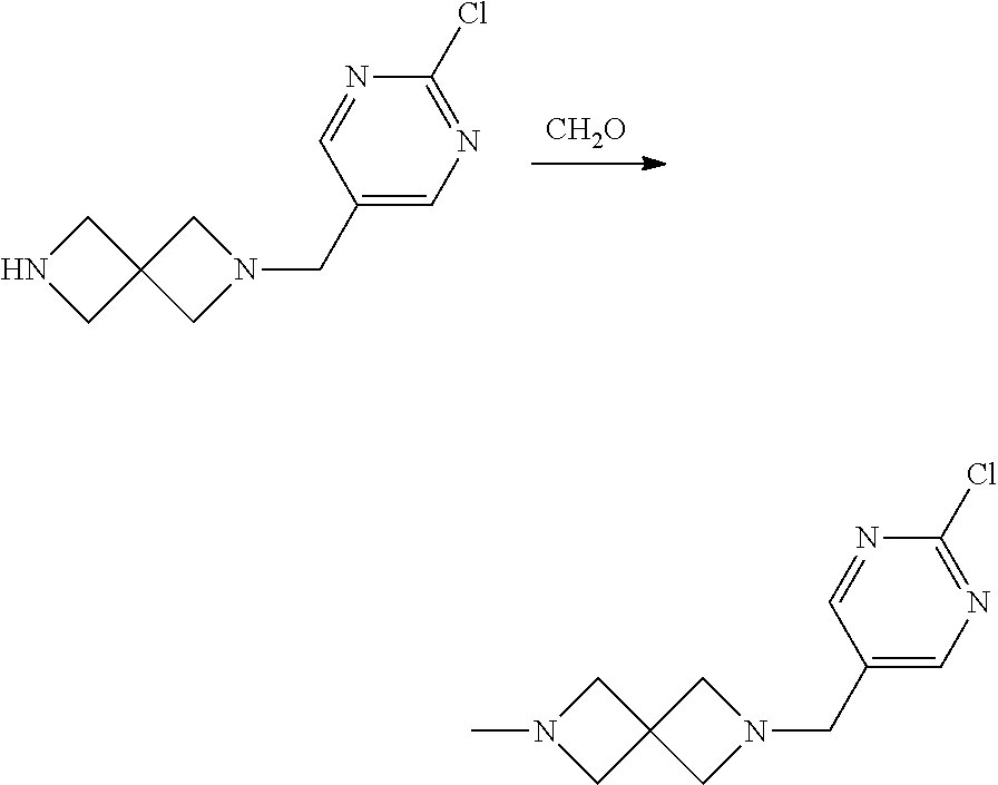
C12(CNC1)CN(CC1=CN=C(Cl)N=C1)C2.[CH2O].C12(CN(C)C1)CN(CC1=CN=C(Cl)N=C1)C2
